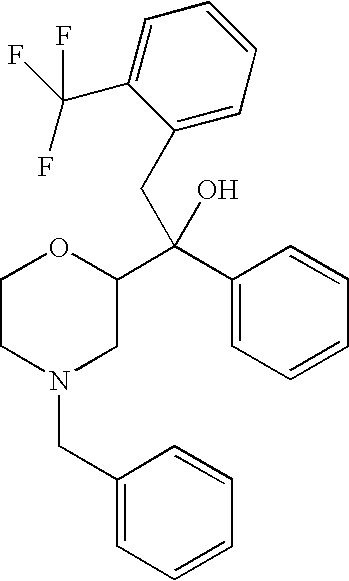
C1CN(CC2=CC=CC=C2)CC(C(CC2=CC=CC=C2C(F)(F)F)(C2=CC=CC=C2)O)O1
